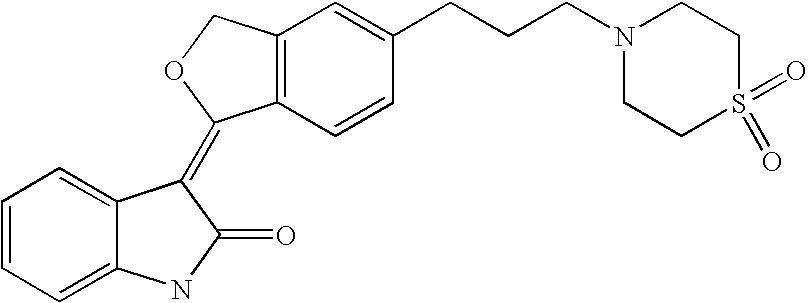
C1=C2C(=CC=C1)NC(=O)C2=C1C2=C(C=C(CCCN3CCS(=O)(=O)CC3)C=C2)CO1
